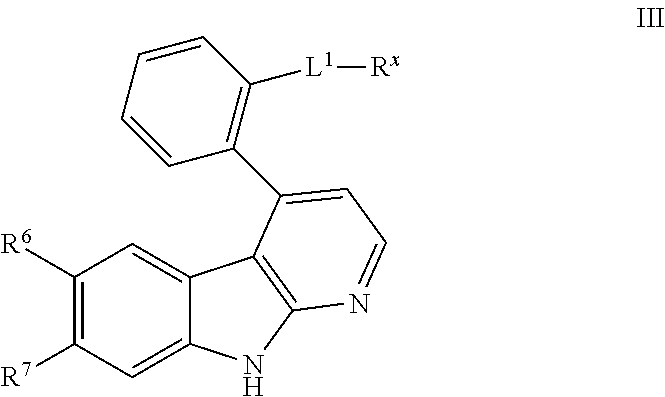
C1([R6])=C([R7])C=C2C(=C1)C1=C(N2)N=CC=C1C1=C([L1][Rx])C=CC=C1
